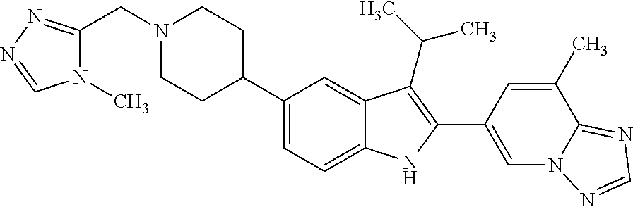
C1(C2CCN(CC3=NN=CN3C)CC2)=CC=C2C(=C1)C(C(C)C)=C(C1=CN3C(=NC=N3)C(C)=C1)N2
